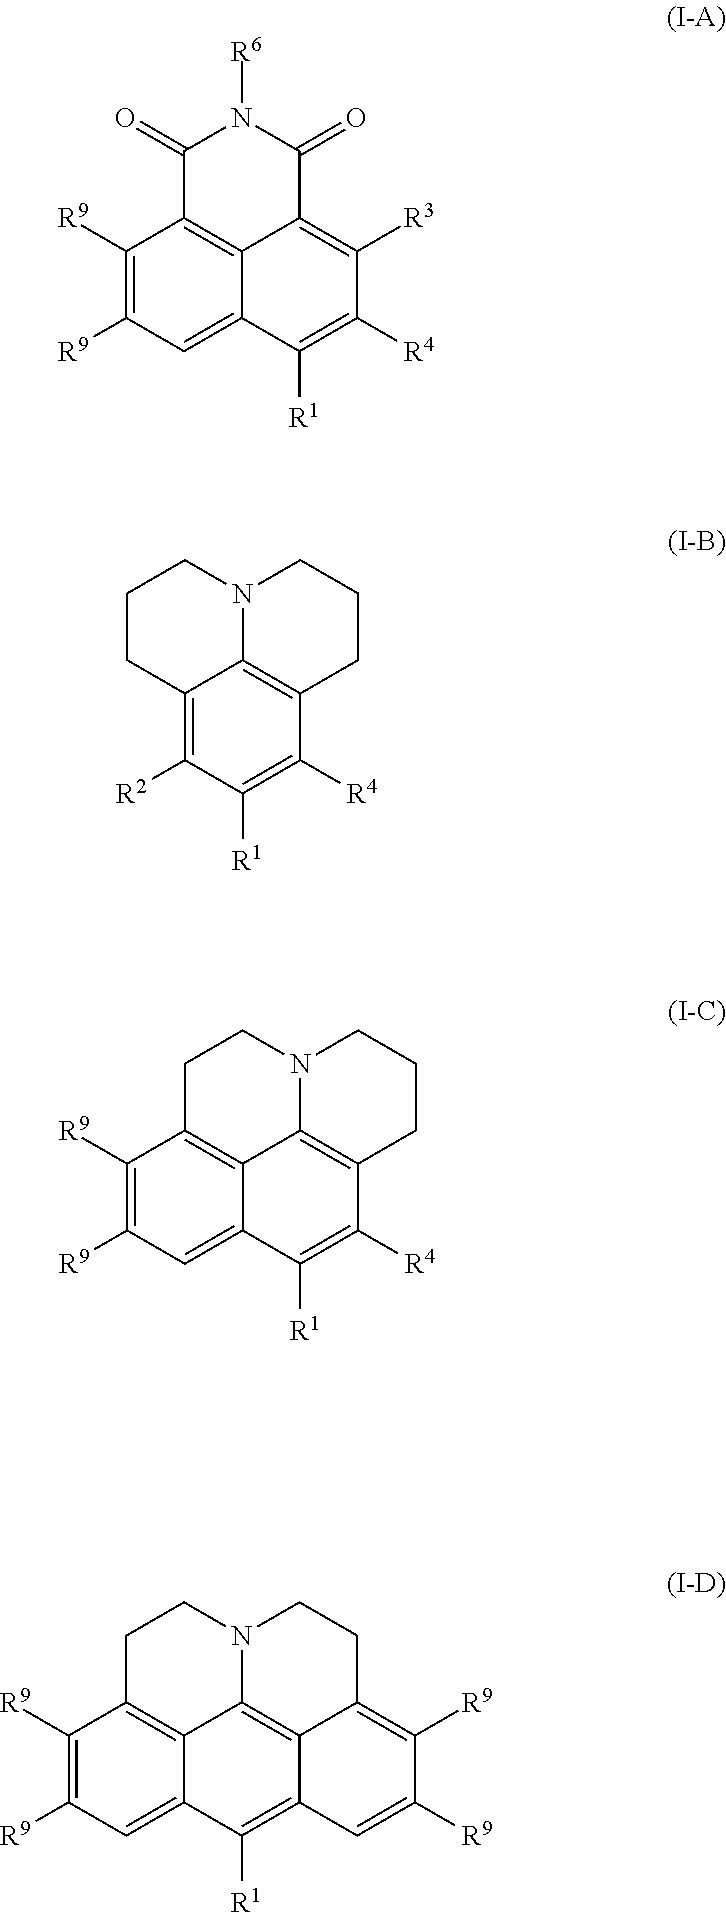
C1([R9])=C([R9])C=C2C3=C1C(=O)N([R6])C(=O)C3=C([R3])C([R4])=C2[R1].[R2]C1=C2CCCN3C2=C(C([R4])=C1[R1])CCC3.C1([R9])=C([R9])C=C2C3=C1CCN1C3=C(C([R4])=C2[R1])CCC1.C1([R9])=C([R9])C=C2C3=C1CCN1C3=C3C(=C2[R1])C=C([R9])C([R9])=C3CC1
